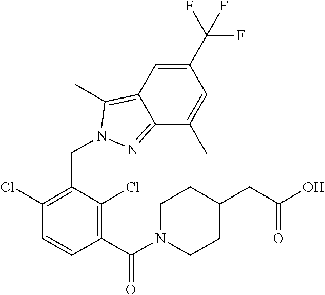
C1(C(F)(F)F)=CC2=C(C)N(CC3=C(Cl)C=CC(C(N4CCC(CC(O)=O)CC4)=O)=C3Cl)N=C2C(C)=C1
